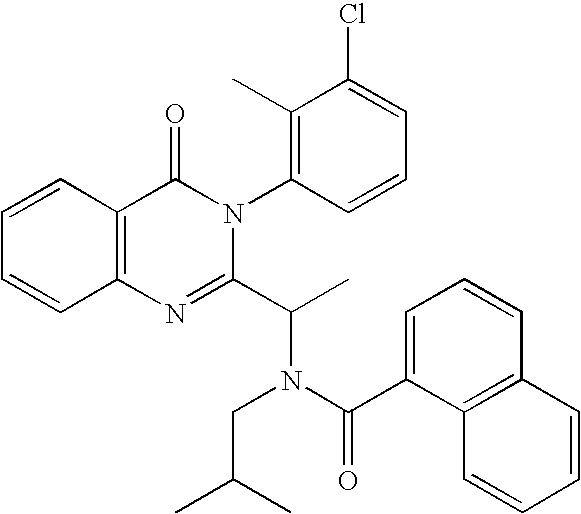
C1=CC2=C(C=C1)N=C(C(C)N(C(C1=CC=CC3=C1C=CC=C3)=O)CC(C)C)N(C1=C(C)C(Cl)=CC=C1)C2=O
